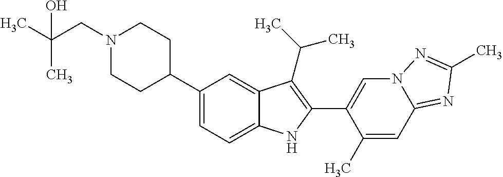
N1(CC(C)(C)O)CCC(C2=CC=C3C(=C2)C(C(C)C)=C(C2=CN4C(=NC(C)=N4)C=C2C)N3)CC1
